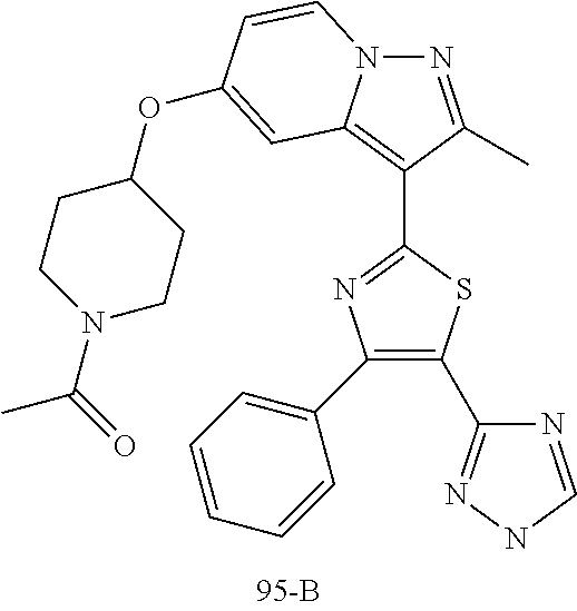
C1(C2=CC=CC=C2)=C(C2=NNC=N2)SC(C2=C3N(N=C2C)C=CC(OC2CCN(C(=O)C)CC2)=C3)=N1
